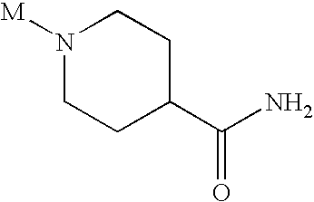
N1([M])CCC(C(=O)N)CC1
